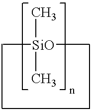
C[SiO](C)(C)C
